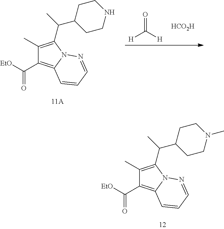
C1(C)=C(C(C)C2CCN(C)CC2)N2C(=C1C(=O)[EtO])C=CC=N2.[HCO2H].O=C([H])[H].C1(C)=C(C(C)C2CCNCC2)N2C(=C1C(=O)[EtO])C=CC=N2
